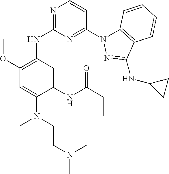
C1(NC2=NC=CC(N3C4=C(C(NC5CC5)=N3)C=CC=C4)=N2)=C(OC)C=C(N(C)CCN(C)C)C(NC(C=C)=O)=C1
